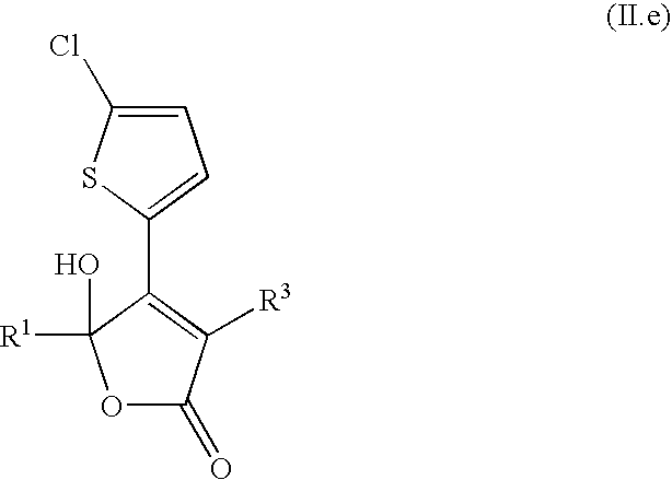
O1C(=O)C([R3])=C(C2=CC=C(Cl)S2)C1([R1])O
